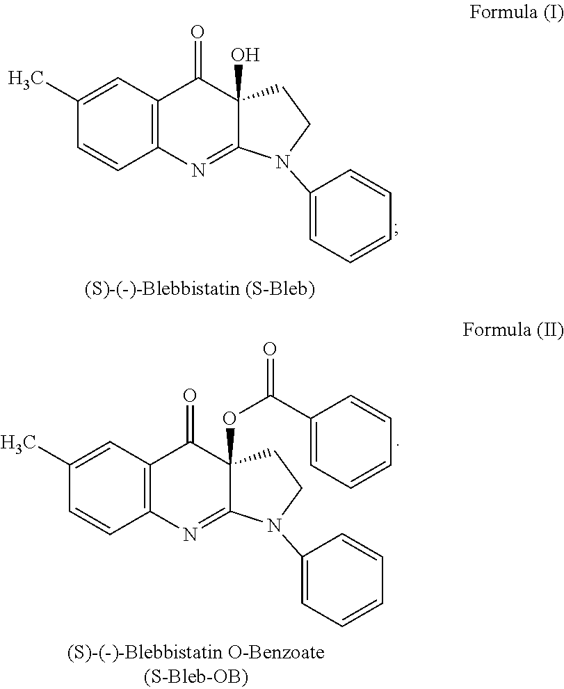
C12=C(C=C(C)C=C1)C(=O)C1(O)C(=N2)N(C2=CC=CC=C2)CC1.C12=C(C=C(C)C=C1)C(=O)C1(OC(=O)C3=CC=CC=C3)C(=N2)N(C2=CC=CC=C2)CC1
